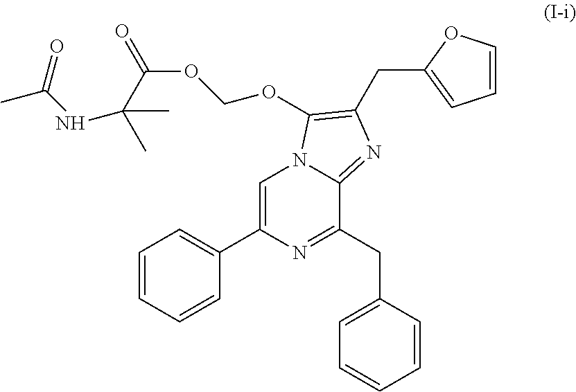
C1=C(C2=CC=CC=C2)N=C(CC2=CC=CC=C2)C2=NC(CC3=CC=CO3)=C(OCOC(=O)C(NC(C)=O)(C)C)N12
